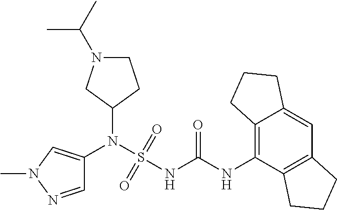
C1(N(S(NC(NC2=C3C(=CC4=C2CCC4)CCC3)=O)(=O)=O)C2=CN(C)N=C2)CCN(C(C)C)C1
